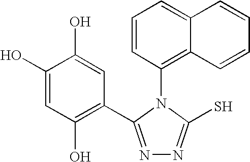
C1(O)=CC(O)=C(C2=NN=C(S)N2C2=C3C(=CC=C2)C=CC=C3)C=C1O
